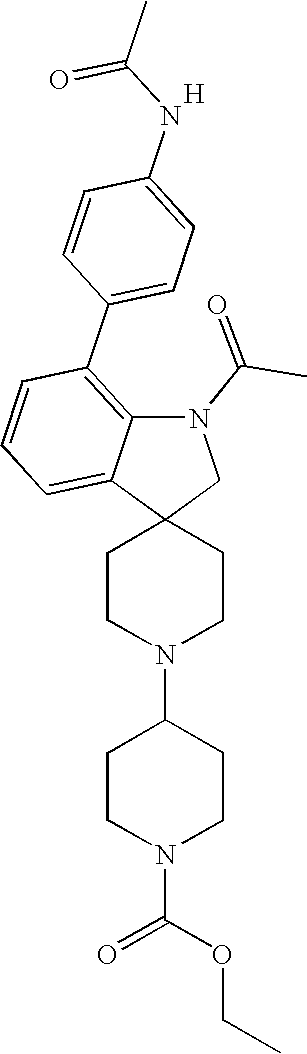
C1CN(C2CCN(C(OCC)=O)CC2)CCC12CN(C(=O)C)C1=C(C3=CC=C(NC(C)=O)C=C3)C=CC=C21.[H]
